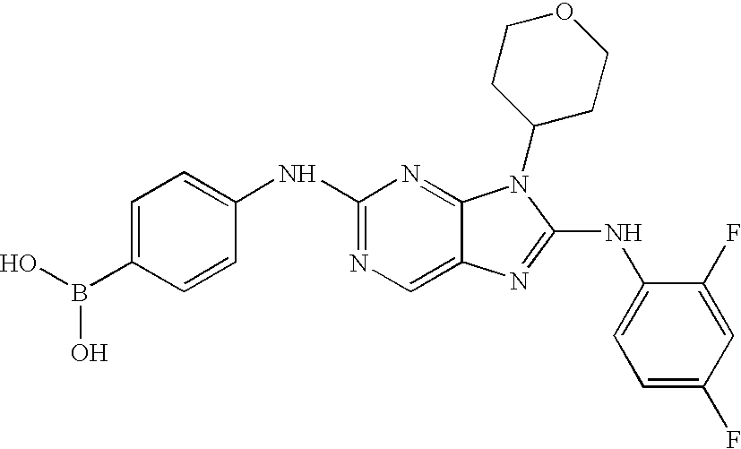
N1=C(NC2=CC=C(B(O)O)C=C2)N=C2C(=C1)N=C(NC1=CC=C(F)C=C1F)N2C1CCOCC1
